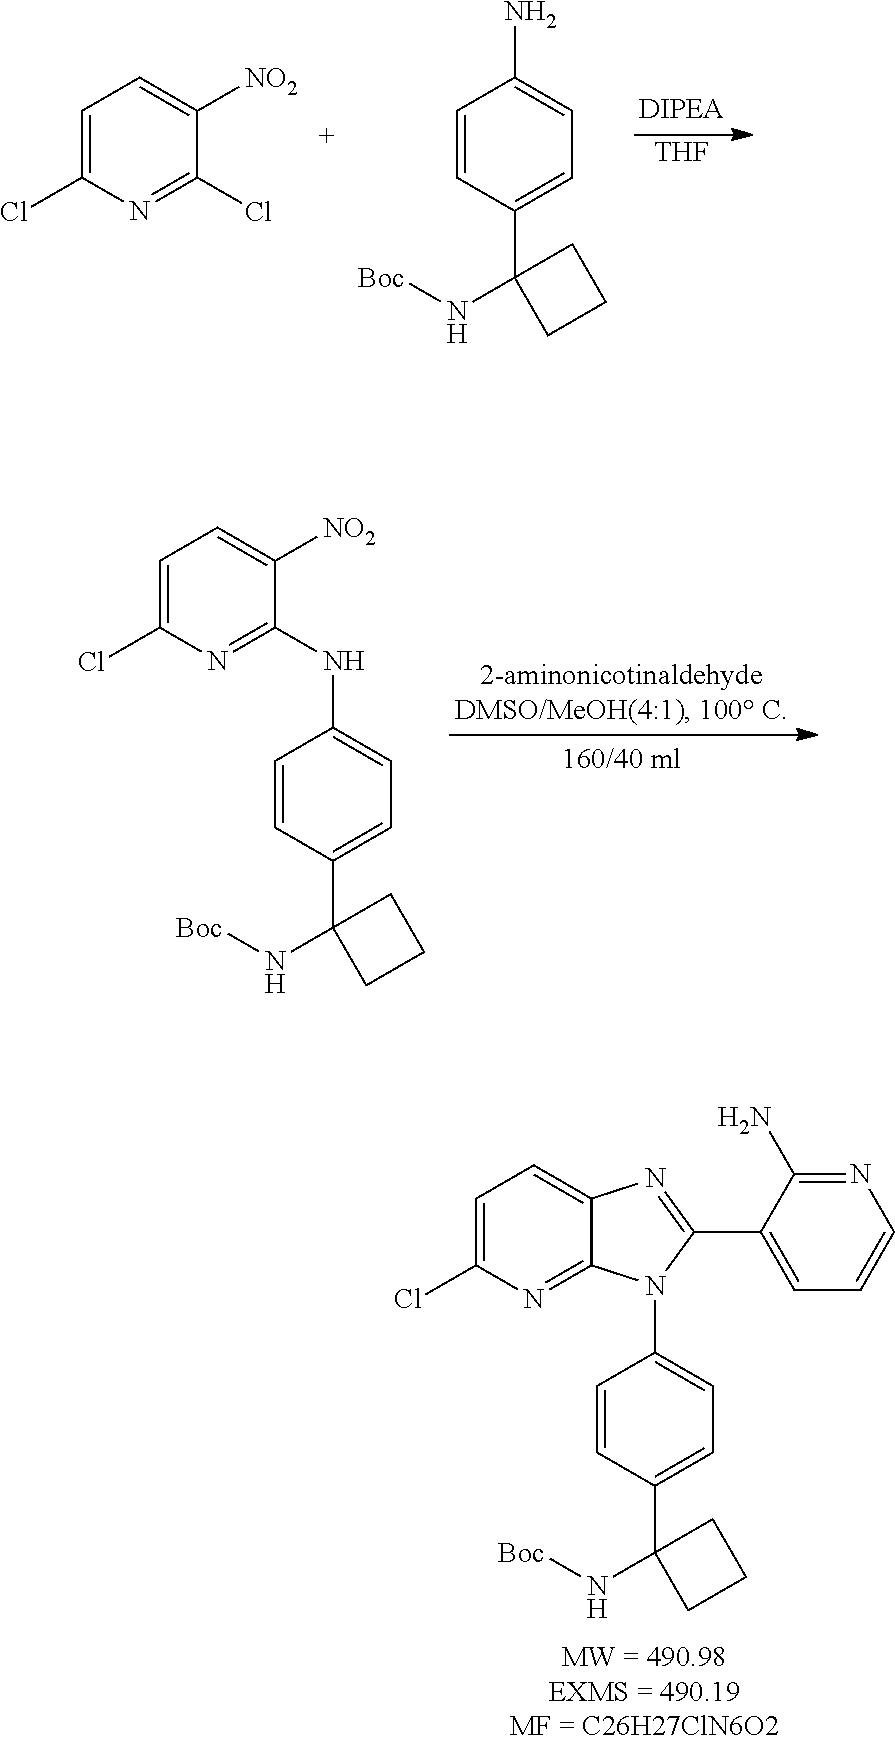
C1=CC(C2(N[Boc])CCC2)=CC=C1N1C2=NC(Cl)=CC=C2N=C1C1=CC=CN=C1N.C1=CC(C2(N[Boc])CCC2)=CC=C1NC1=NC(Cl)=CC=C1[NO2].[THF].C1=C(Cl)N=C(Cl)C([NO2])=C1.C1=CC(C2(N[Boc])CCC2)=CC=C1N
